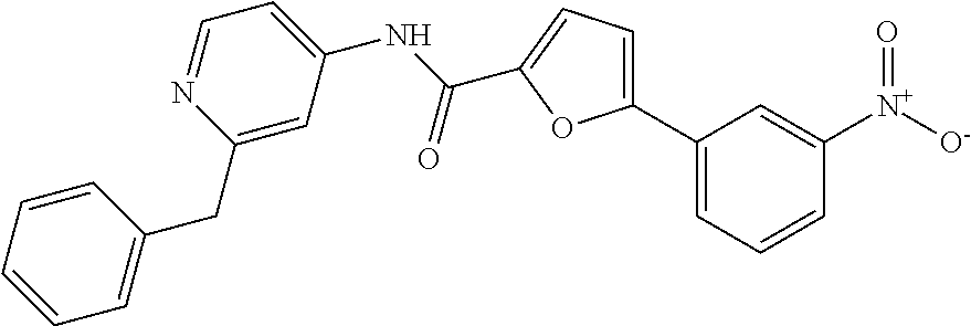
C1(C2=CC=C(C(=O)NC3=CC=NC(CC4=CC=CC=C4)=C3)O2)=CC=CC([N+]([O-])=O)=C1
